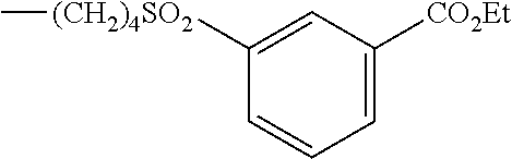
C1([(CH2)4SO2]C)=CC([CO2Et])=CC=C1
